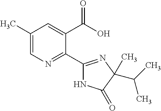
C1(C)=CN=C(C2=NC(C(C)C)(C)C(=O)N2)C(C(O)=O)=C1
